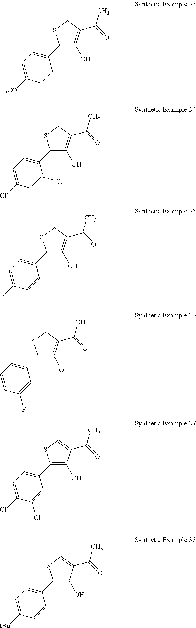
C1(C2=CC=C([H3CO])C=C2)C(O)=C(C(C)=O)CS1.C1(C2=CC=C(Cl)C=C2Cl)C(O)=C(C(C)=O)CS1.C1(C2=CC=C(F)C=C2)C(O)=C(C(C)=O)CS1.C1(C2=CC=CC(F)=C2)C(O)=C(C(C)=O)CS1.C1(C2=CC=C(Cl)C(Cl)=C2)=C(O)C(C(C)=O)=CS1.C1(C2=CC=C([tBu])C=C2)=C(O)C(C(C)=O)=CS1
